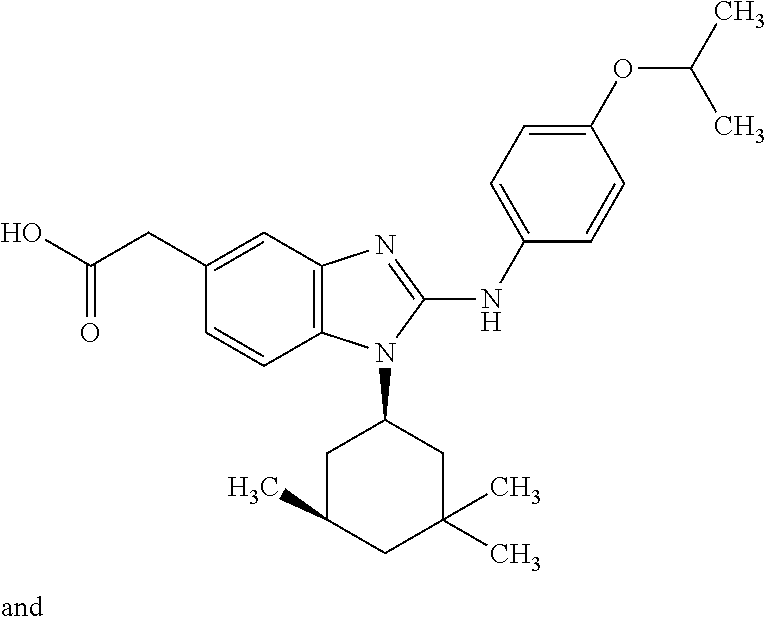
C12=C(C=C(CC(O)=O)C=C1)N=C(NC1=CC=C(OC(C)C)C=C1)N2C1CC(C)CC(C)(C)C1
